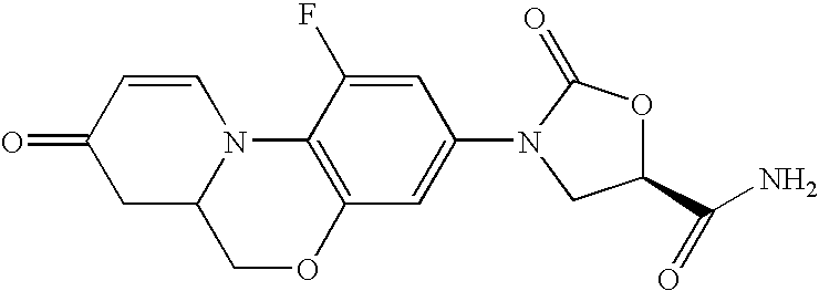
C1C2N(C=CC1=O)C1=C(C=C(N3C(=O)OC(C(N)=O)C3)C=C1F)OC2
